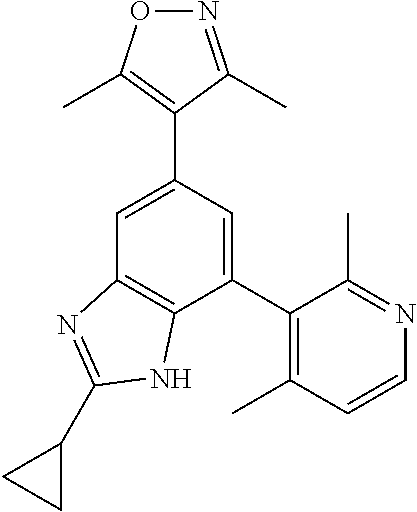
C1=C(C2=C(C)ON=C2C)C=C(C2=C(C)C=CN=C2C)C2=C1N=C(C1CC1)N2
